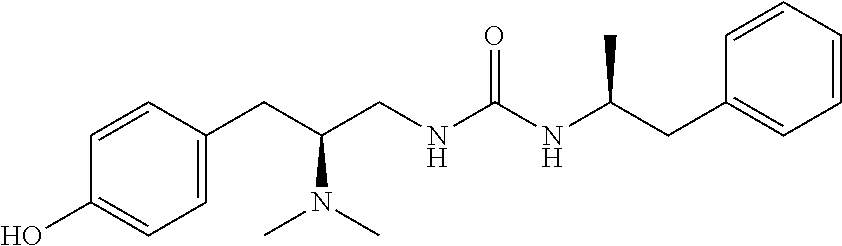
C1=C(CC(CNC(NC(CC2=CC=CC=C2)C)=O)N(C)C)C=CC(O)=C1
